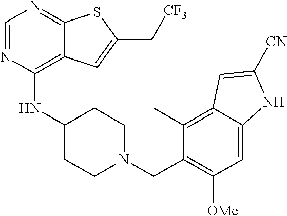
C1=NC(NC2CCN(CC3=C([OMe])C=C4C(=C3C)C=C([CN])N4)CC2)=C2C(=N1)SC(C[CF3])=C2
